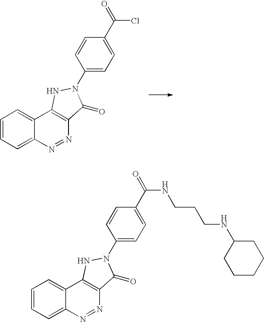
C1=CC=C2C(=C1)C1=C(N=N2)C(=O)N(C2=CC=C(C(=O)Cl)C=C2)N1.C1=CC=C2C(=C1)C1=C(N=N2)C(=O)N(C2=CC=C(C(=O)NCCCNC3CCCCC3)C=C2)N1
